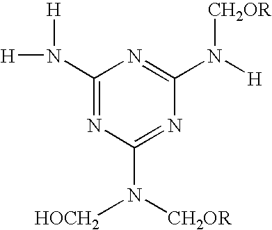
C1(N([H])[H])=NC(N([CH2OR])[HOCH2])=NC(N([H])[CH2OR])=N1
